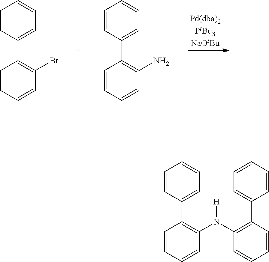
C1=CC(C2=C(Br)C=CC=C2)=CC=C1.C1=CC(C2=C(N)C=CC=C2)=CC=C1.C1=CC(C2=C(N(C3=C(C4=CC=CC=C4)C=CC=C3)[H])C=CC=C2)=CC=C1
